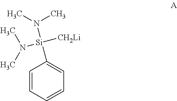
C1=CC=CC=C1[Si](N(C)C)(N(C)C)[CH2Li]
